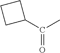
C1(C(C)=O)CCC1
